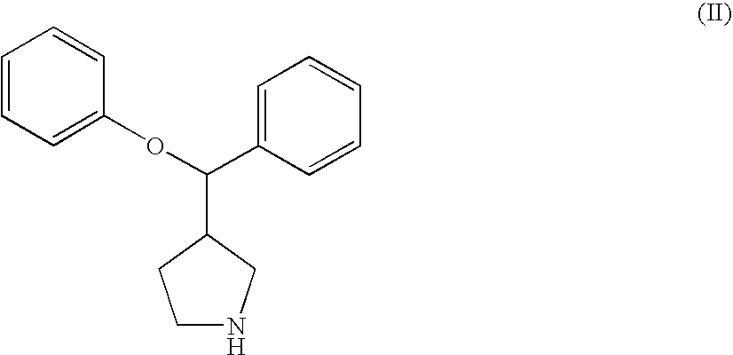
C1=CC=C(OC(C2=CC=CC=C2)C2CCNC2)C=C1
